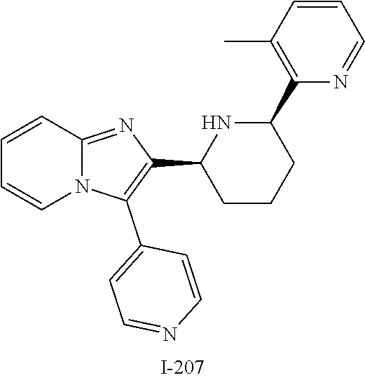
C12=NC(C3CCCC(C4=C(C)C=CC=N4)N3)=C(C3=CC=NC=C3)N1C=CC=C2
